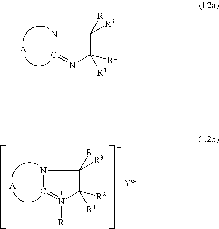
N1C=NC([R1])([R2])C1([R4])[R3].[A].N1C=N([R])C([R1])([R2])C1([R4])[R3].[A]
